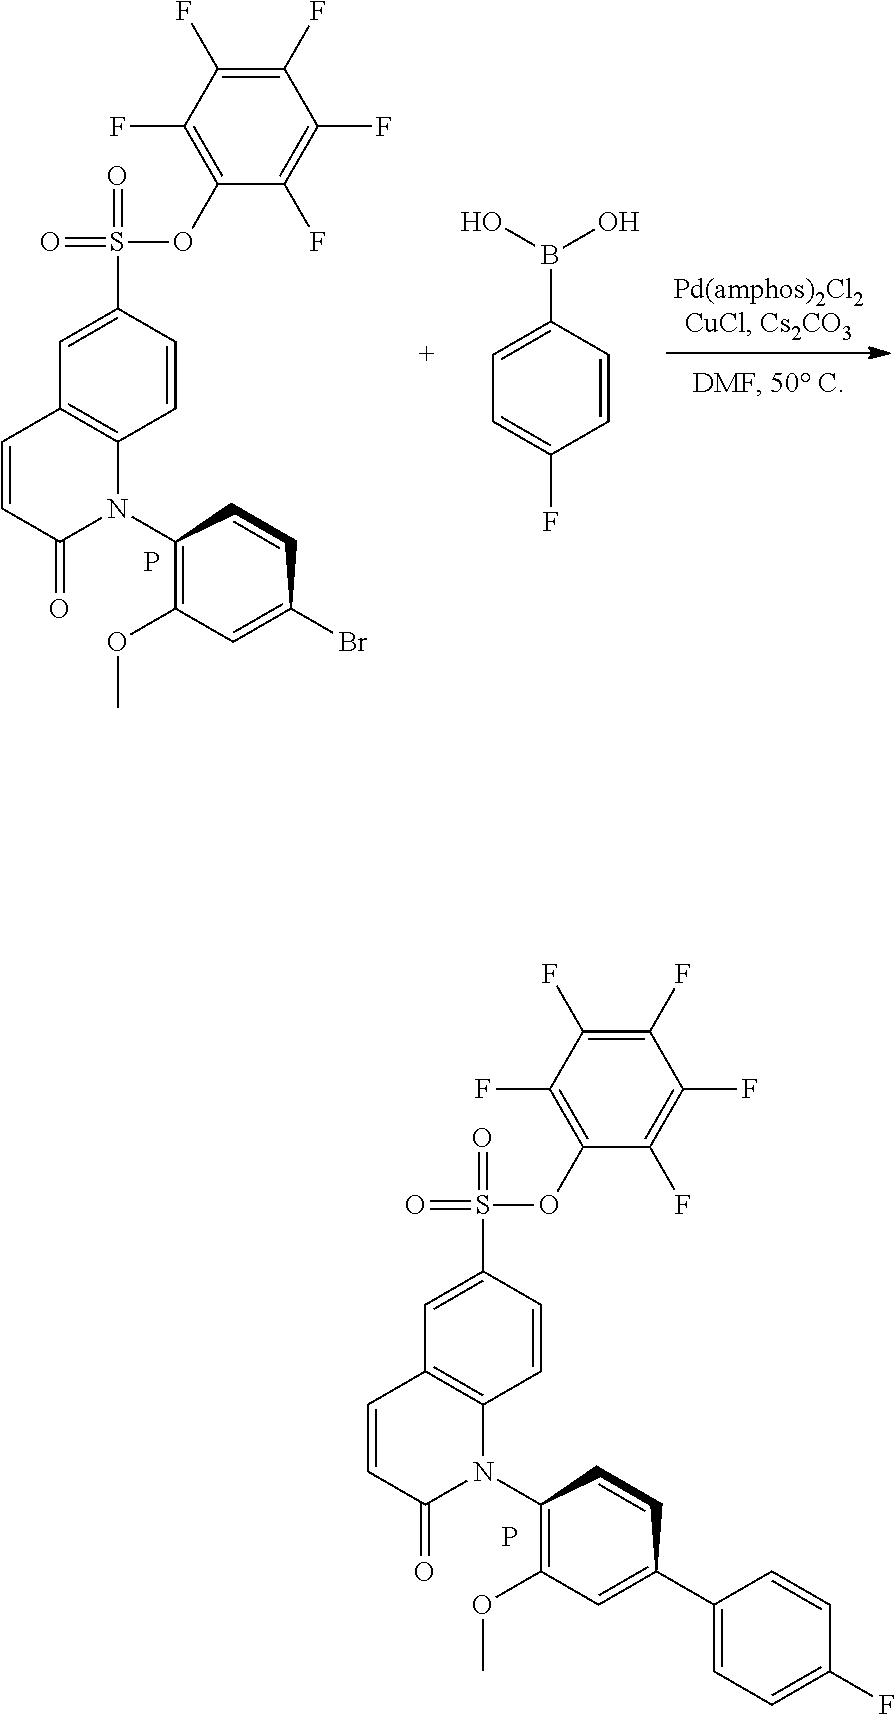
O(S(C1=CC2=C(C=C1)N(C1=C(OC)C=C(C3=CC=C(F)C=C3)C=C1)C(=O)C=C2)(=O)=O)C1=C(F)C(F)=C(F)C(F)=C1F.P.O(S(C1=CC2=C(C=C1)N(C1=C(OC)C=C(Br)C=C1)C(=O)C=C2)(=O)=O)C1=C(F)C(F)=C(F)C(F)=C1F.P.C1=C(B(O)O)C=CC(F)=C1
